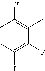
C1=CC(I)=C(F)C(C)=C1Br
